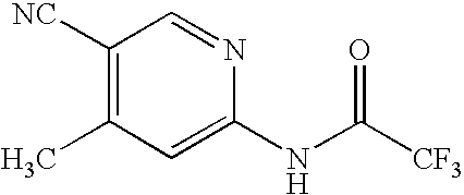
C1([NC])=C(C)C=C(NC([CF3])=O)N=C1
